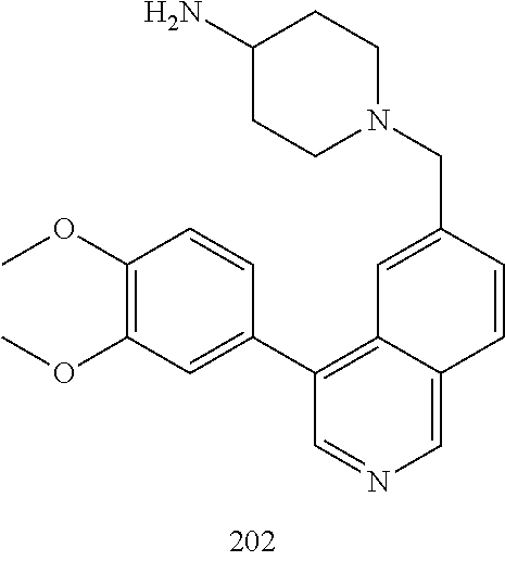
C1(N)CCN(CC2=CC3=C(C4=CC(OC)=C(OC)C=C4)C=NC=C3C=C2)CC1
